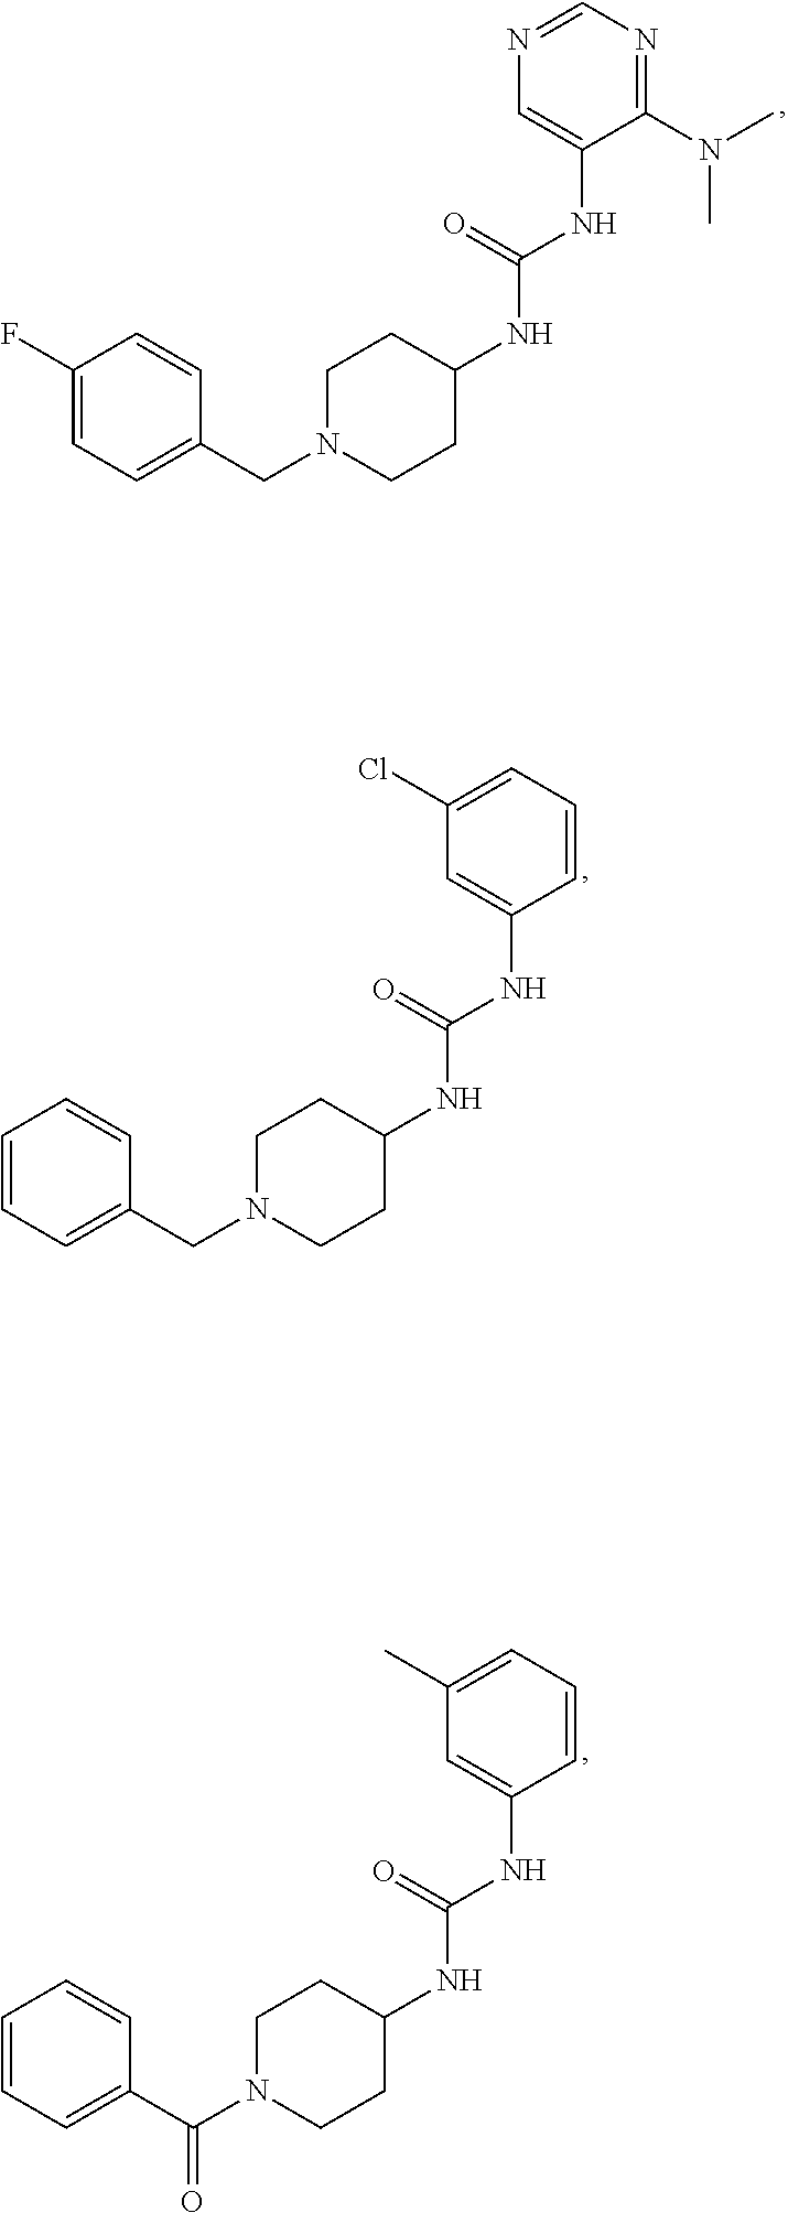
C1(NC(NC2CCN(CC3=CC=CC=C3)CC2)=O)=CC(Cl)=CC=C1.C1(NC(NC2CCN(C(C3=CC=CC=C3)=O)CC2)=O)=CC(C)=CC=C1.C1(NC(NC2CCN(CC3=CC=C(F)C=C3)CC2)=O)=CN=CN=C1N(C)C
